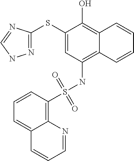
N1=C(SC2=CC(NS(=O)(=O)C3=C4C(=CC=C3)C=CC=N4)=C3C(=C2O)C=CC=C3)N=CN1
